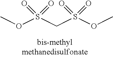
COS(CS(OC)(=O)=O)(=O)=O
